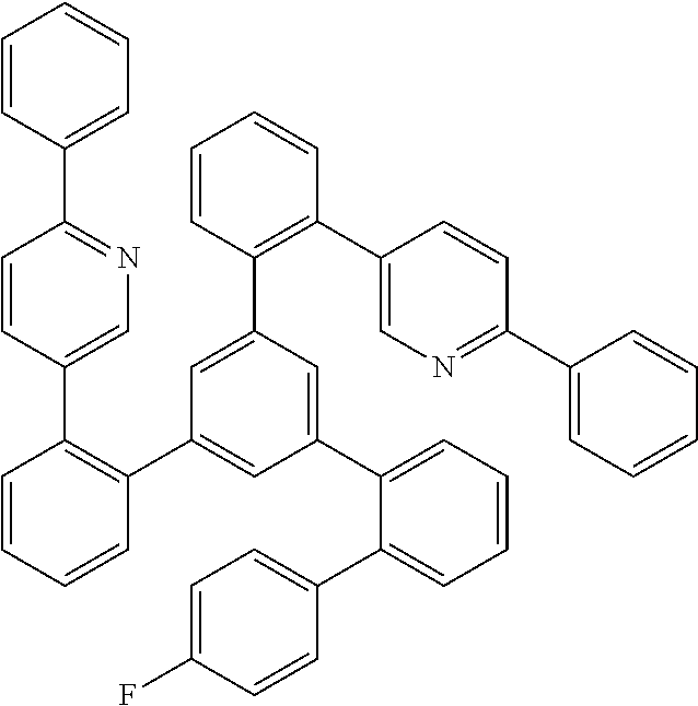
C1=CC(C2=NC=C(C3=C(C4=CC(C5=CC=CC=C5C5=CC=C(F)C=C5)=CC(C5=C(C6=CN=C(C7=CC=CC=C7)C=C6)C=CC=C5)=C4)C=CC=C3)C=C2)=CC=C1
